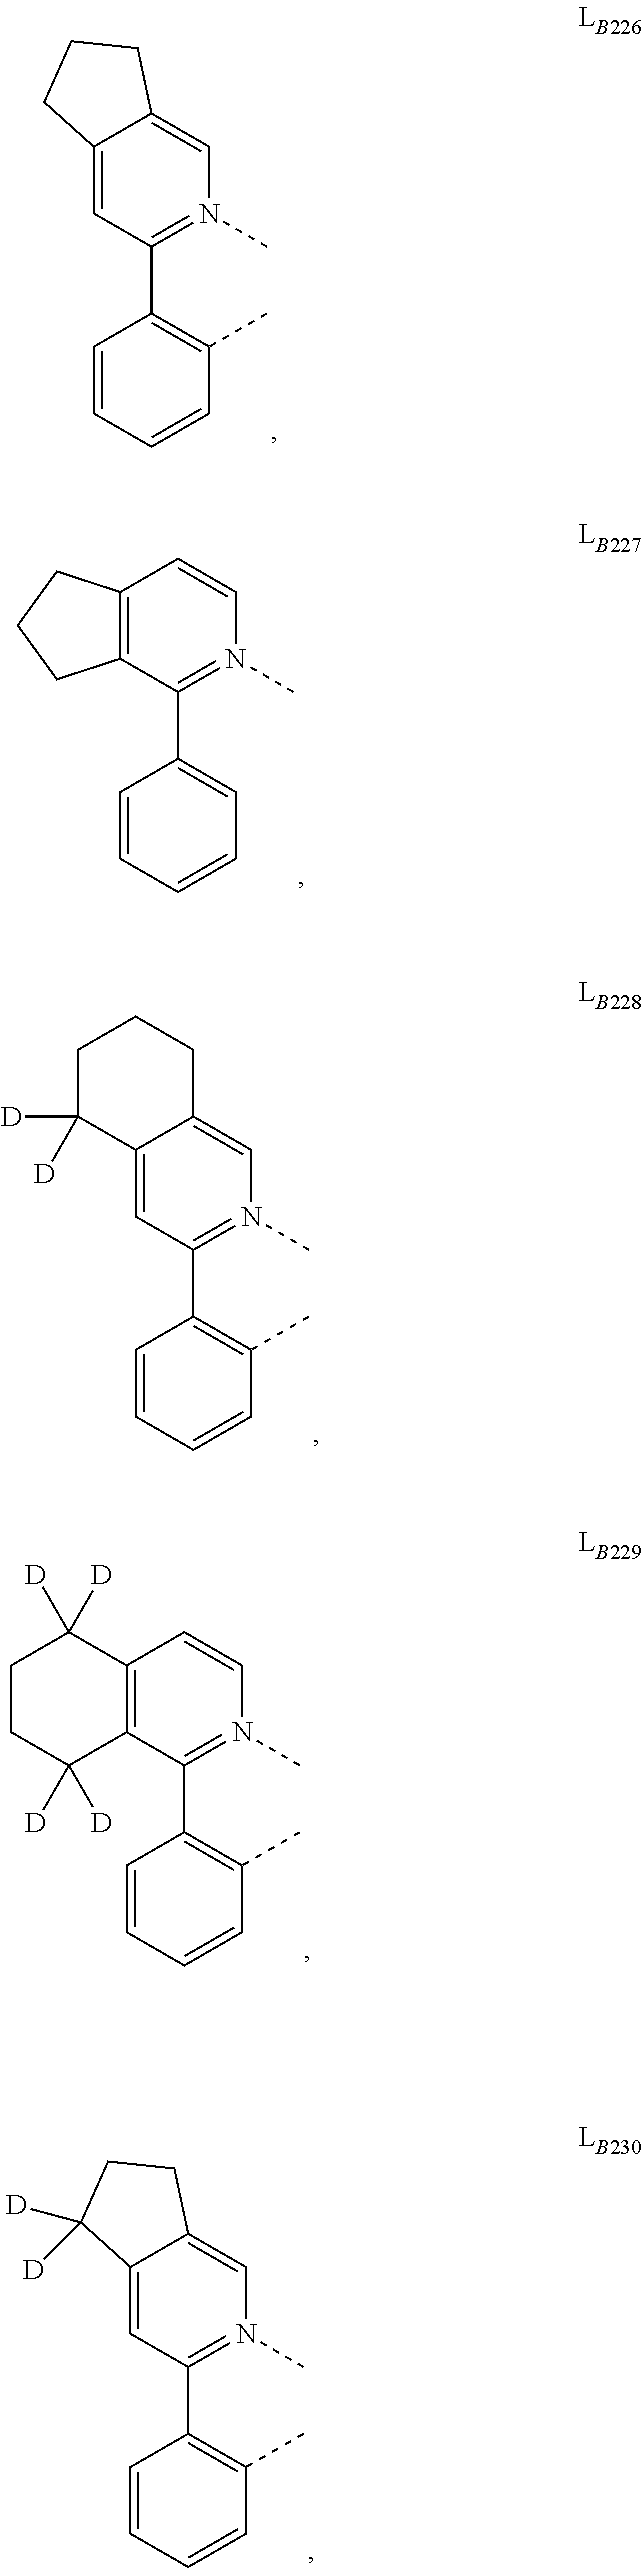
C12=CC(C3=C(C)C=CC=C3)=N(C)C=C1CCC2.C12=C(C(C3=CC=CC=C3)=N(C)C=C1)CCC2.C12=CC(C3=C(C)C=CC=C3)=N(C)C=C1CCCC2([D])[D].C12=C(C(C3=C(C)C=CC=C3)=N(C)C=C1)C([D])([D])CCC2([D])[D].C12=CC(C3=C(C)C=CC=C3)=N(C)C=C1CCC2([D])[D]
